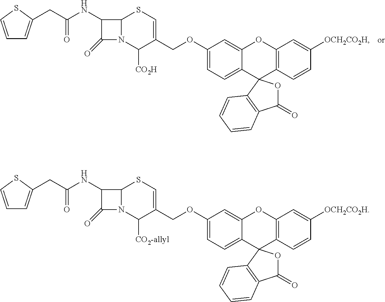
C(C(NC1C(=O)N2C1SC=C(COC1=CC=C3C(=C1)OC1=C(C=CC([OCH2CO2H])=C1)C31OC(=O)C3=C1C=CC=C3)C2[CO2H])=O)C1=CC=CS1.C(C(NC1C(=O)N2C1SC=C(COC1=CC=C3C(=C1)OC1=C(C=CC([OCH2CO2H])=C1)C31OC(=O)C3=C1C=CC=C3)C2[CO2-allyl])=O)C1=CC=CS1
